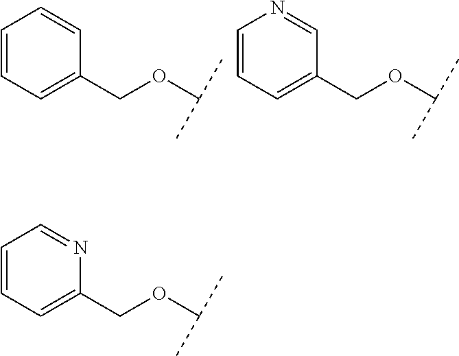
C1=CC=C(COC(C)C)C=C1.C1=CC=C(COC(C)C)C=N1.C1=CC=C(COC(C)C)N=C1
